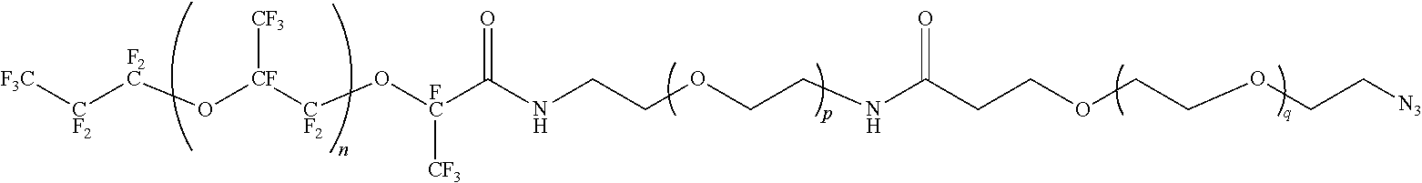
[F3C][CF2][F2C]O[CF]([CF2]O[FC]([CF3])C(NCCOCCNC(CCOCCOCC[N3])=O)=O)[CF3]
